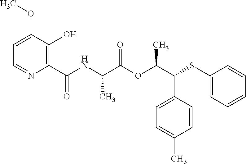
C1=C(C(C(OC(C(NC(C2=C(O)C(OC)=CC=N2)=O)C)=O)C)SC2=CC=CC=C2)C=CC(C)=C1
